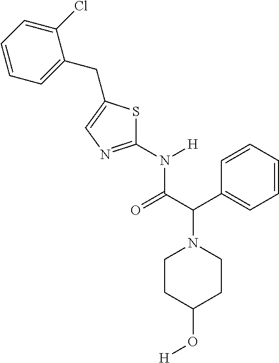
C1(Cl)=CC=CC=C1CC1=CN=C(N([H])C(C(C2=CC=CC=C2)N2CCC(O[H])CC2)=O)S1
